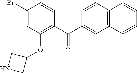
C1(C(C2=C(OC3CNC3)C=C(Br)C=C2)=O)=CC2=C(C=C1)C=CC=C2
